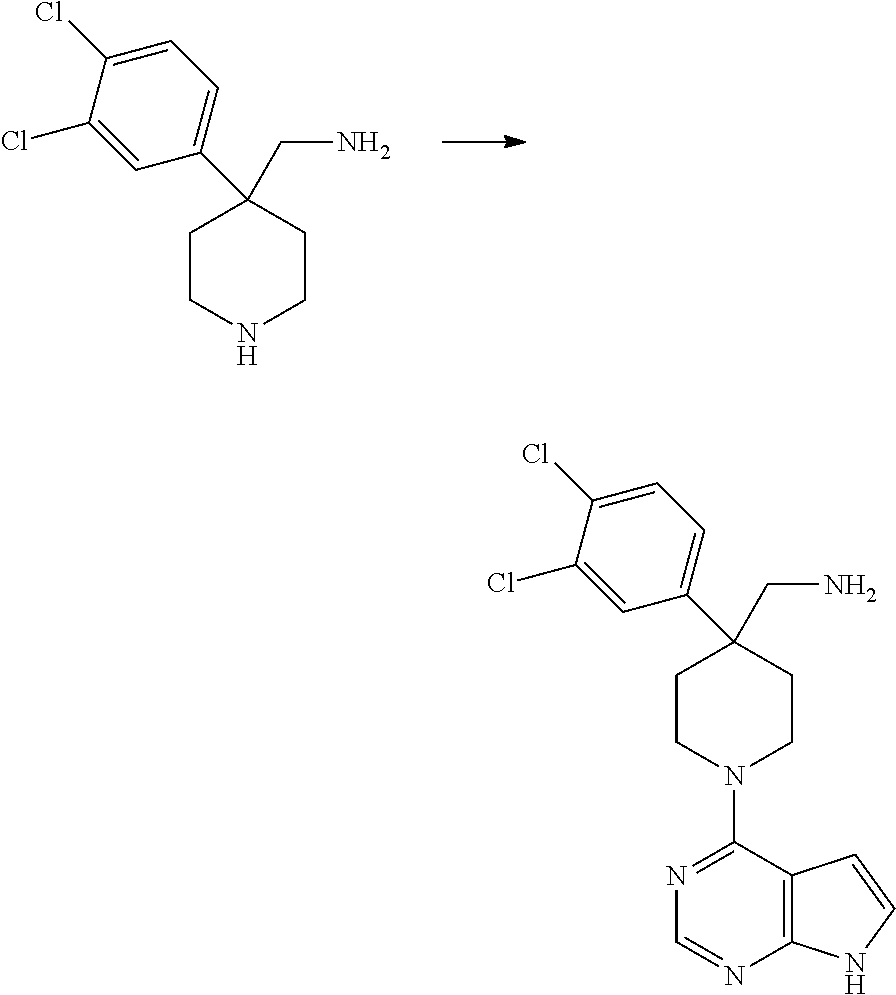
N1CCC(CN)(C2=CC=C(Cl)C(Cl)=C2)CC1.C12=C(C(N3CCC(CN)(C4=CC=C(Cl)C(Cl)=C4)CC3)=NC=N1)C=CN2
